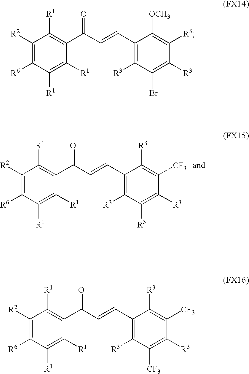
C1([R2])=C([R6])C([R1])=C([R1])C(C(C=CC2=C([R3])C([R3])=C([R3])C([CF3])=C2[R3])=O)=C1[R1].C1([R2])=C([R6])C([R1])=C([R1])C(C(C=CC2=C([R3])C(Br)=C([R3])C([R3])=C2[OCH3])=O)=C1[R1].C1([R2])=C([R6])C([R1])=C([R1])C(C(C=CC2=C([R3])C([CF3])=C([R3])C([CF3])=C2[R3])=O)=C1[R1]
